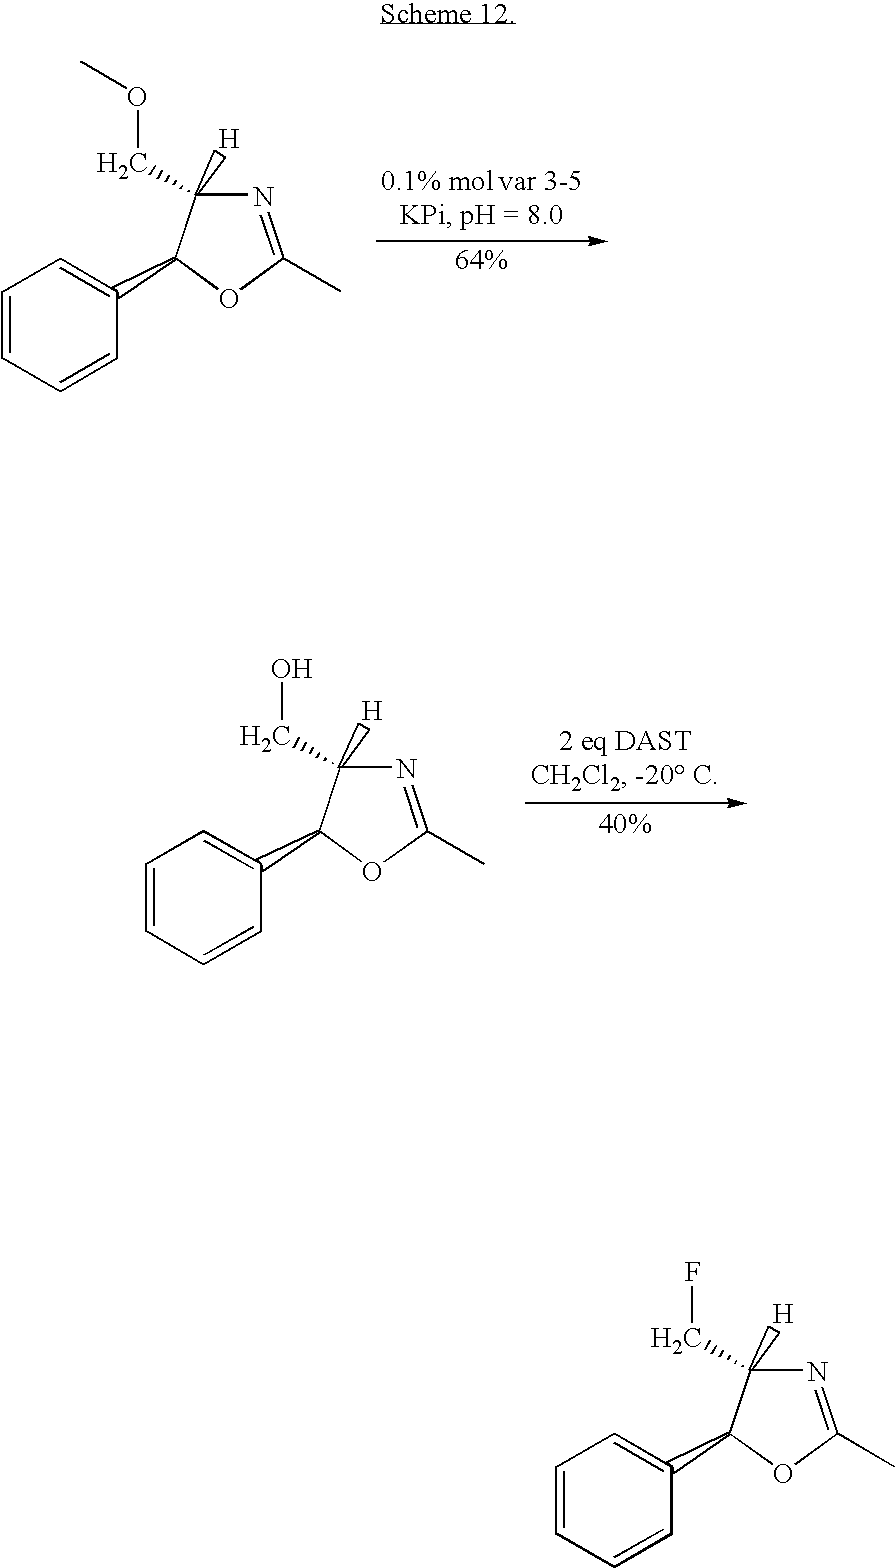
N1=C(C)OC(C2=CC=CC=C2)C1([H])COC.N1=C(C)OC(C2=CC=CC=C2)C1([H])CO.N1=C(C)OC(C2=CC=CC=C2)C1([H])CF
